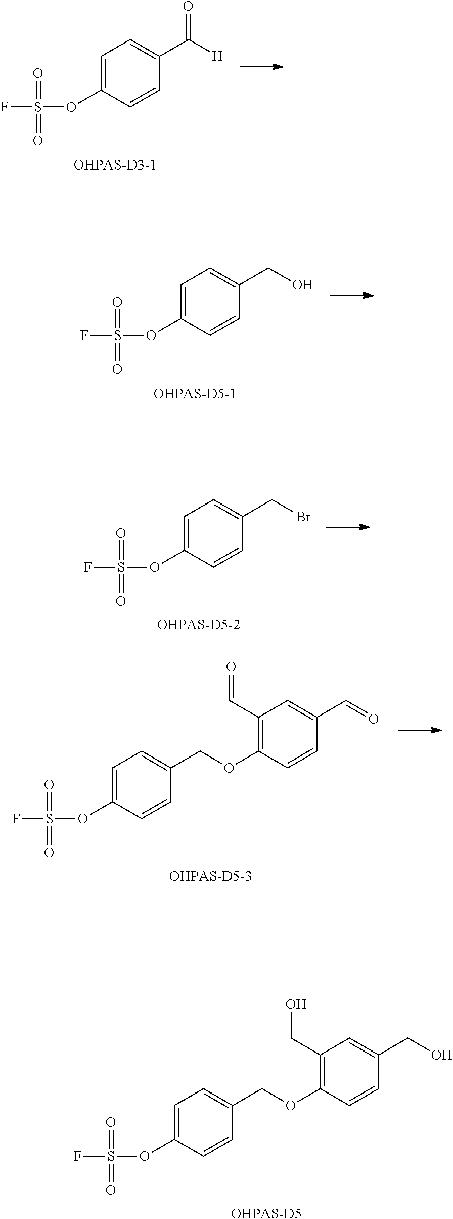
C1(OS(=O)(F)=O)=CC=C(C(=O)[H])C=C1.C1(OS(=O)(F)=O)=CC=C(CO)C=C1.C1(OS(=O)(F)=O)=CC=C(CBr)C=C1.C1(OS(=O)(F)=O)=CC=C(COC2=C(C=O)C=C(C=O)C=C2)C=C1.[OHPAS-D5-3].C1(OS(=O)(F)=O)=CC=C(COC2=C(CO)C=C(CO)C=C2)C=C1.[OHPAS-D5]
